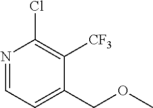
N1=CC=C(COC)C([CF3])=C1Cl
